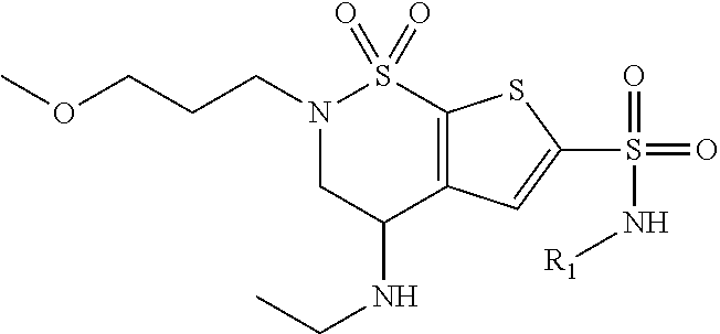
N1(CCCOC)CC(NCC)C2=C(S1(=O)=O)SC(S(=O)(=O)N[R1])=C2
